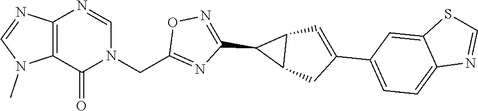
C12=C(N=CN(CC3=NC(C4C5C4C=C(C4=CC=C6C(=C4)SC=N6)C5)=NO3)C1=O)N=CN2C
